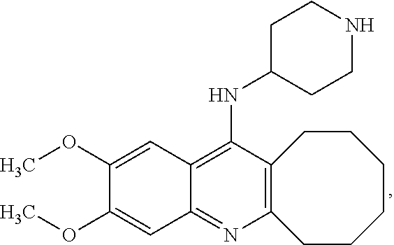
C12=C(N=C3C(=C1NC1CCNCC1)C=C(OC)C(OC)=C3)CCCCCC2
